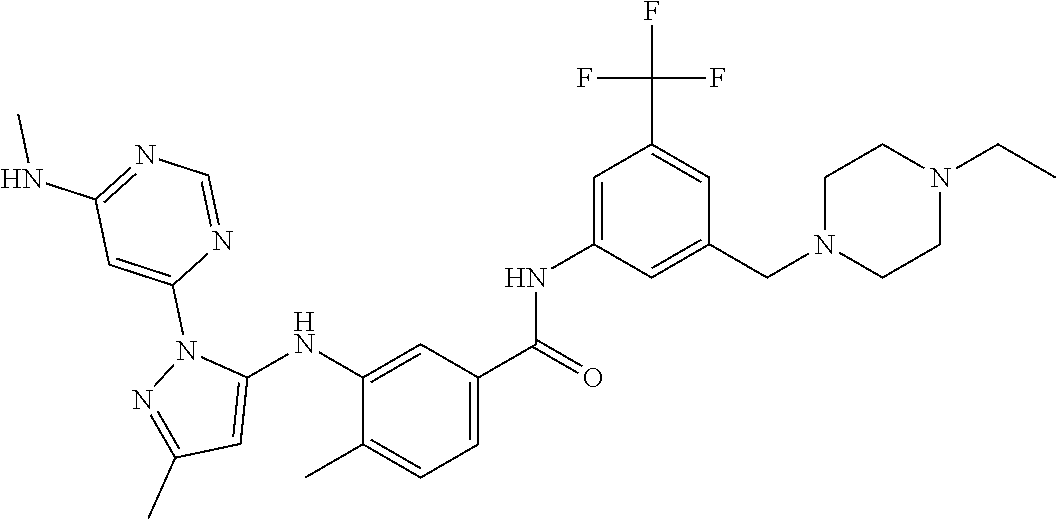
C1(NC2=CC(C)=NN2C2=CC(NC)=NC=N2)=CC(C(NC2=CC(C(F)(F)F)=CC(CN3CCN(CC)CC3)=C2)=O)=CC=C1C
